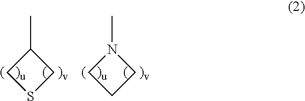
C1(C)CSC1.N1(C)CCC1
